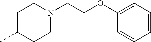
C1=CC=CC=C1OCCN1CCC(C)CC1
